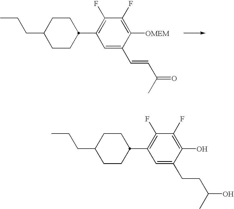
C1CC(C2=C(F)C(F)=C([OMEM])C(C=CC(C)=O)=C2)CCC1CCC.C1CC(C2=C(F)C(F)=C(O)C(CCC(C)O)=C2)CCC1CCC
